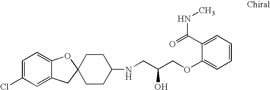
C1=C(Cl)C=C2C(=C1)OC1(C2)CCC(NCC(COC2=CC=CC=C2C(=O)NC)O)CC1
